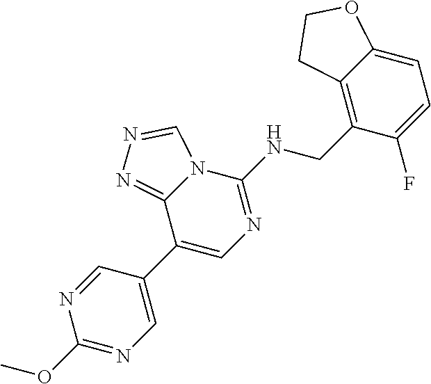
C1(C2=CN=C(OC)N=C2)=CN=C(NCC2=C3C(=CC=C2F)OCC3)N2C1=NN=C2
